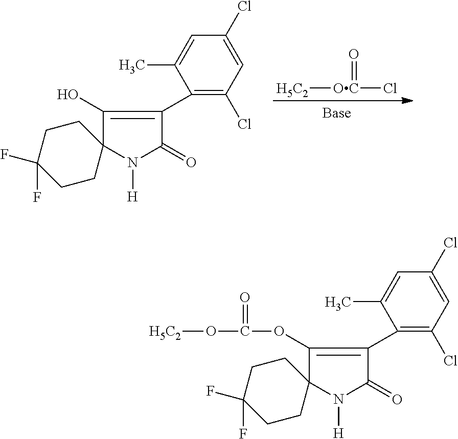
[H5C2][OC](Cl)=O.C1CC2(CCC1(F)F)N([H])C(=O)C(C1=C(Cl)C=C(Cl)C=C1C)=C2O.C1CC2(CCC1(F)F)N([H])C(=O)C(C1=C(Cl)C=C(Cl)C=C1C)=C2OC(O[H5C2])=O
